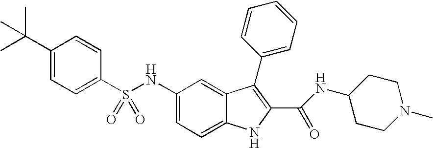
N(C1=CC=C2C(=C1)C(C1=CC=CC=C1)=C(C(=O)NC1CCN(C)CC1)N2)S(C1=CC=C(C(C)(C)C)C=C1)(=O)=O
